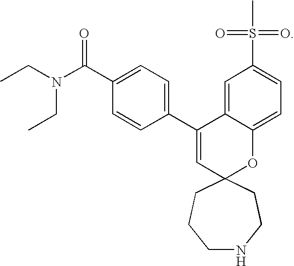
C12(OC3=CC=C(S(=O)(=O)C)C=C3C(C3=CC=C(C(N(CC)CC)=O)C=C3)=C1)CCCNCC2
